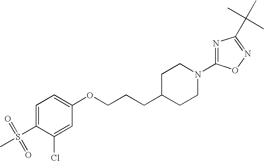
C1=C(S(=O)(=O)C)C(Cl)=CC(OCCCC2CCN(C3=NC(C(C)(C)C)=NO3)CC2)=C1
